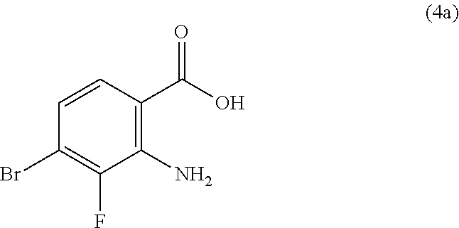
C1(Br)=C(F)C(N)=C(C(O)=O)C=C1
